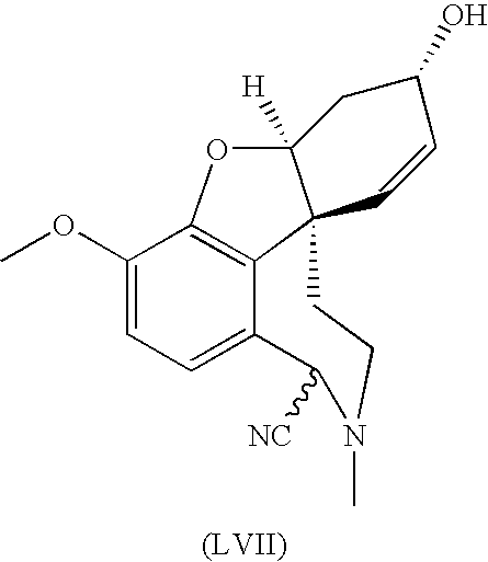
C1(OC)=CC=C2C3=C1OC1([H])C3(CCN(C)C2[NC])C=CC(O)C1
